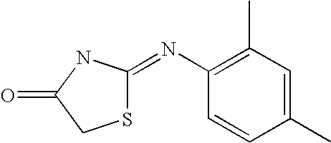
C1(N=C2SCC(=O)N2)=C(C)C=C(C)C=C1
